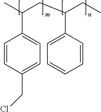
CC(CC(CC)C1=CC=CC=C1)C1=CC=C(CCl)C=C1
